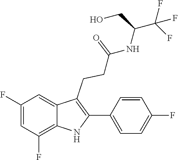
C1(C2=C(CCC(=O)NC(C(F)(F)F)CO)C3=CC(F)=CC(F)=C3N2)=CC=C(F)C=C1
